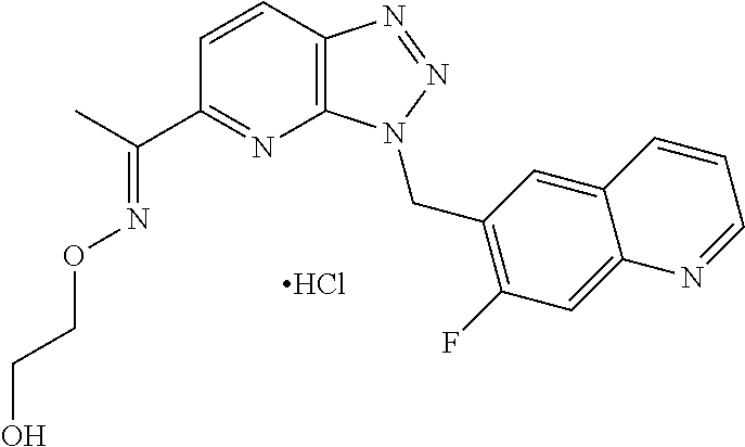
C(C)(C1=NC2=C(C=C1)N=NN2CC1=C(F)C=C2C(=C1)C=CC=N2)=NOCCO.Cl
